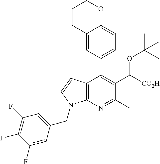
C1CC2=CC(C3=C(C([CO2H])OC(C)(C)C)C(C)=NC4=C3C=CN4CC3=CC(F)=C(F)C(F)=C3)=CC=C2OC1
